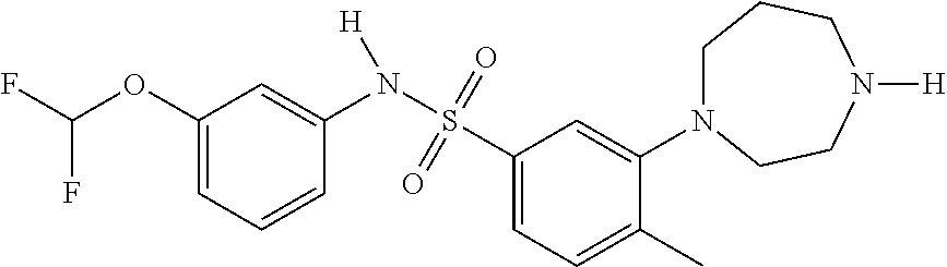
C1(OC(F)F)=CC=CC(N(S(C2=CC=C(C)C(N3CCCN([H])CC3)=C2)(=O)=O)[H])=C1
